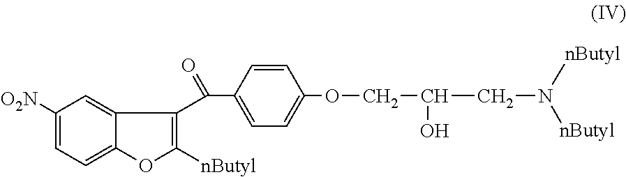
C1([O2N])=CC=C2C(=C1)C(C(C1=CC=C(OCC(CN([nButyl])[nButyl])O)C=C1)=O)=C([nButyl])O2
